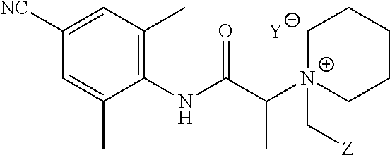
[Y].C1=C(C)C(NC(C([N+]2(C[Z])CCCCC2)C)=O)=C(C)C=C1[NC]
